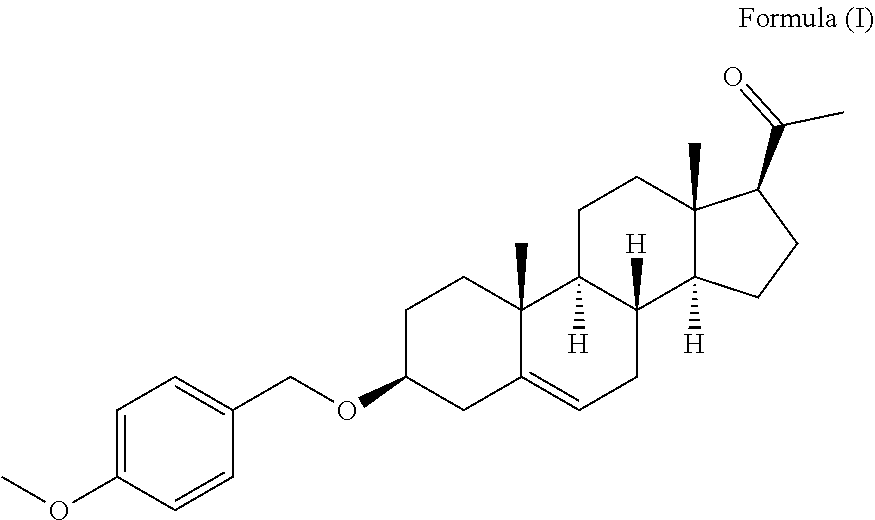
C1=C(OC)C=CC(COC2CC3=CCC4([H])C([H])(C3(C)CC2)CCC2(C)C4([H])CCC2C(=O)C)=C1
